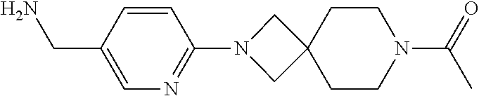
NCC1=CN=C(N2CC3(C2)CCN(C(C)=O)CC3)C=C1
